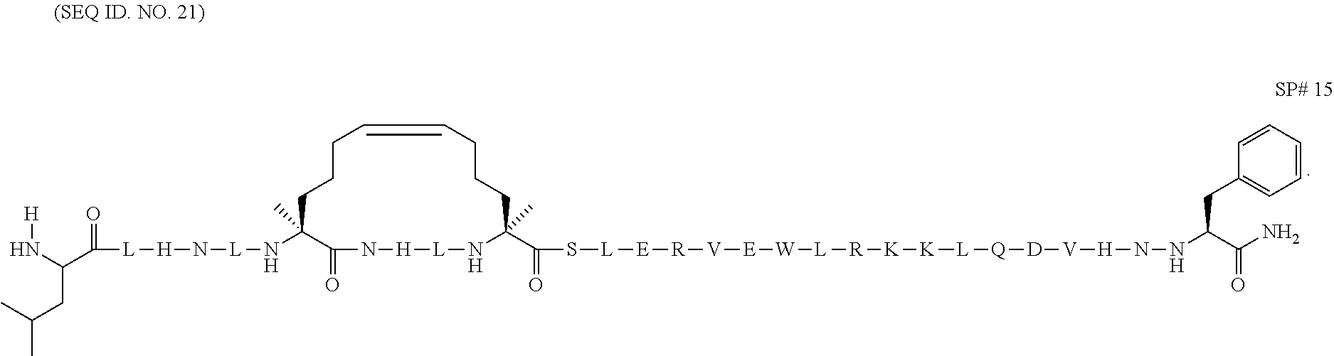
N(C1(C)C(=O)N[H][L]NC(C(=O)S[L][E][R][V][E][W][L][R][K][K][L][Q][D][V][H]NNC(C(N)=O)CC2=CC=CC=C2)(C)CCCC=CCCC1)[L]N[H][L]C(C(N[H])CC(C)C)=O
